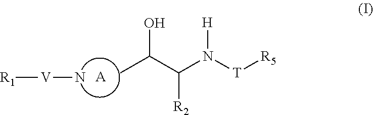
OC(C(N([T][R5])[H])[R2])C.[A].[V](N)[R1]
